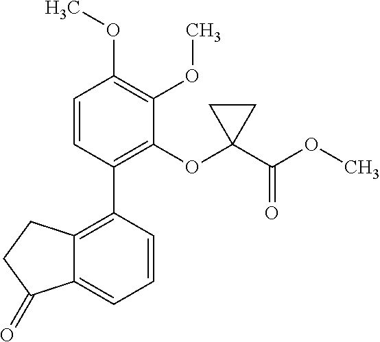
C12=C(C3=C(OC4(C(OC)=O)CC4)C(OC)=C(OC)C=C3)C=CC=C1C(=O)CC2
